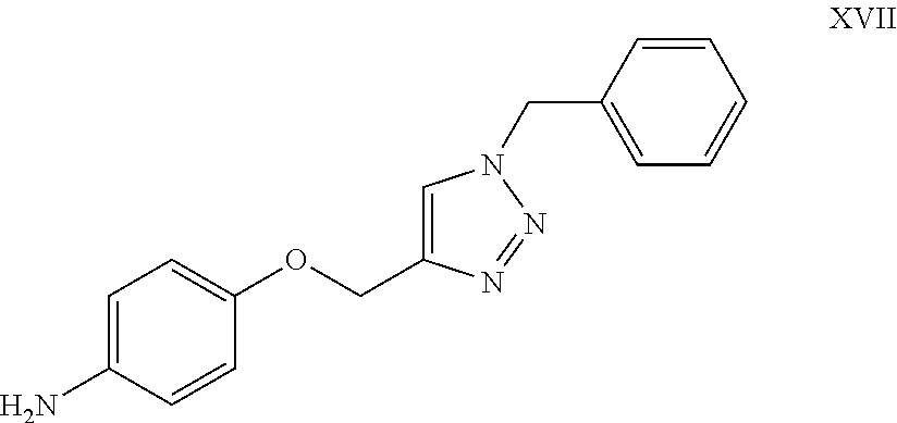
C1=C(N)C=CC(OCC2=CN(CC3=CC=CC=C3)N=N2)=C1
